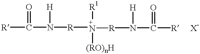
[R]C(N([R][N+]([R]N(C([R])=O)[H])([(RO)nH])[R1])[H])=O.[X-]
